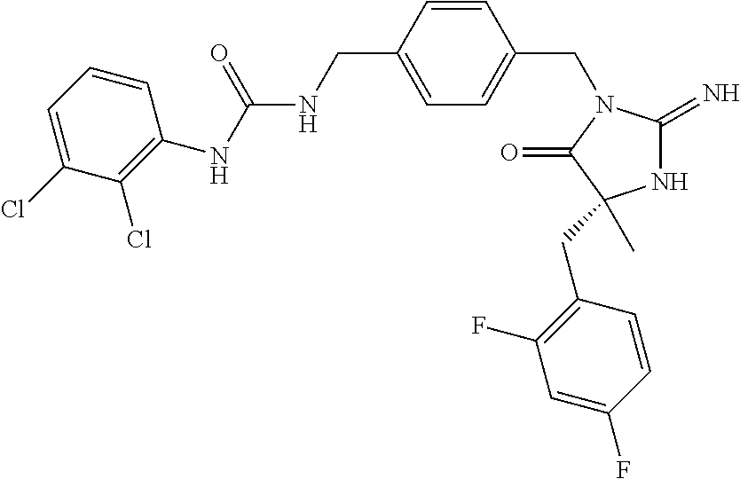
N1C(=N)N(CC2=CC=C(CNC(NC3=C(Cl)C(Cl)=CC=C3)=O)C=C2)C(=O)C1(CC1=C(F)C=C(F)C=C1)C
